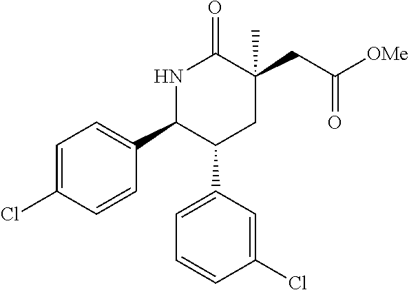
N1C(C2=CC=C(Cl)C=C2)C(C2=CC=CC(Cl)=C2)CC(CC(=O)[OMe])(C)C1=O
